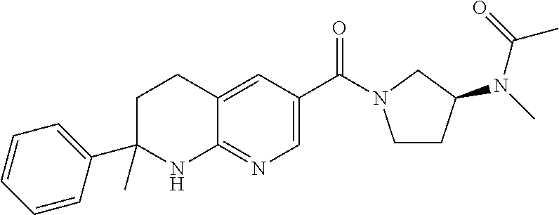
C(C1=CN=C2C(=C1)CCC(C1=CC=CC=C1)(C)N2)(=O)N1CCC(N(C)C(=O)C)C1
